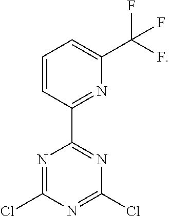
N1=C(Cl)N=C(Cl)N=C1C1=NC(C(F)(F)F)=CC=C1
